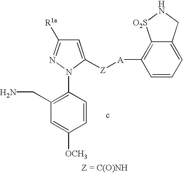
C1(CN)=C(N2N=C([R1a])C=C2[Z][A]C2=C3C(=CC=C2)CN[O2S]3)C=CC([OCH3])=C1
